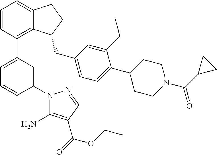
C1=CC(C2=CC=CC(N3C(N)=C(C(=O)OCC)C=N3)=C2)=C2C(=C1)CCC2CC1=CC=C(C2CCN(C(C3CC3)=O)CC2)C(CC)=C1
